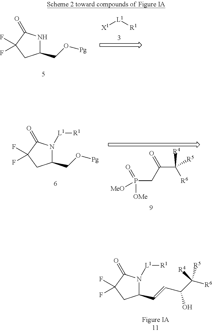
[X1][L1][R1].C1(CO[Pg])NC(=O)C(F)(F)C1.P(CC(C([R6])([R4])[R5])=O)([OMe])(=O)[MeO].C1(CO[Pg])N([L1][R1])C(=O)C(F)(F)C1.C1(C=CC(C([R6])([R5])[R4])O)N([L1][R1])C(=O)C(F)(F)C1
